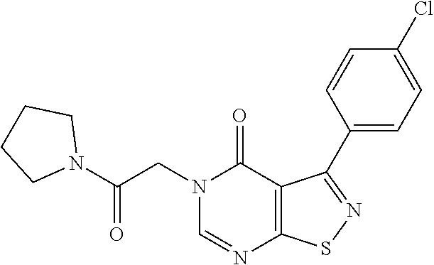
C1=CC(C2=NSC3=C2C(=O)N(CC(N2CCCC2)=O)C=N3)=CC=C1Cl
